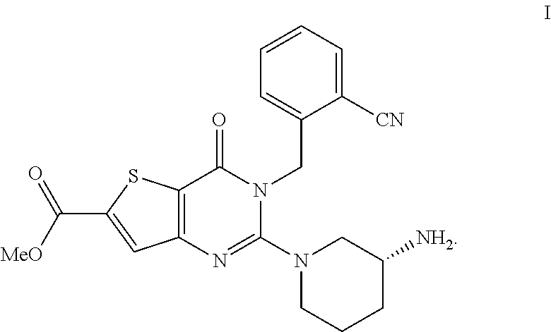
C12=C(SC(C([MeO])=O)=C1)C(=O)N(CC1=CC=CC=C1[CN])C(N1CCCC([NH2])C1)=N2
